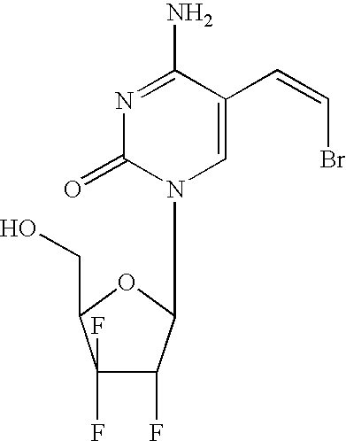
C1(F)(F)C(F)C(N2C=C(C=CBr)C(N)=NC2=O)OC1CO
